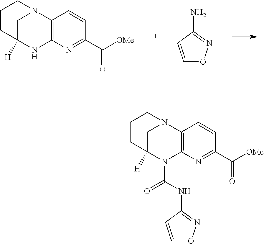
C12=C(N=C(C([OMe])=O)C=C1)NC1([H])CN2CCC1.C1(N)=NOC=C1.C12=C(N=C(C([OMe])=O)C=C1)N(C(NC1=NOC=C1)=O)C1([H])CN2CCC1
